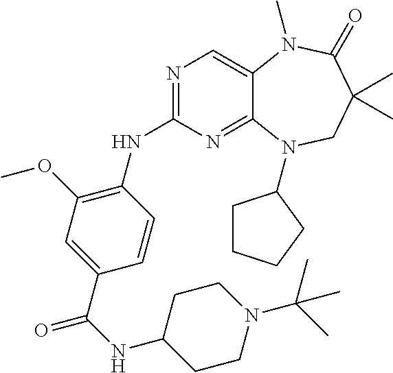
N1=C(NC2=C(OC)C=C(C(=O)NC3CCN(C(C)(C)C)CC3)C=C2)N=C2C(=C1)N(C)C(=O)C(C)(C)CN2C1CCCC1
